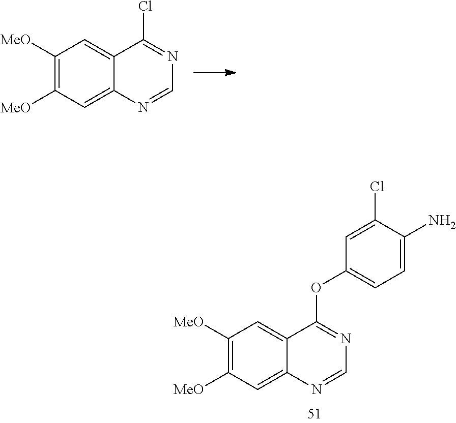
C1([MeO])=C([MeO])C=C2C(=C1)C(Cl)=NC=N2.C1([MeO])=C([MeO])C=C2C(=C1)C(OC1=CC=C(N)C(Cl)=C1)=NC=N2
